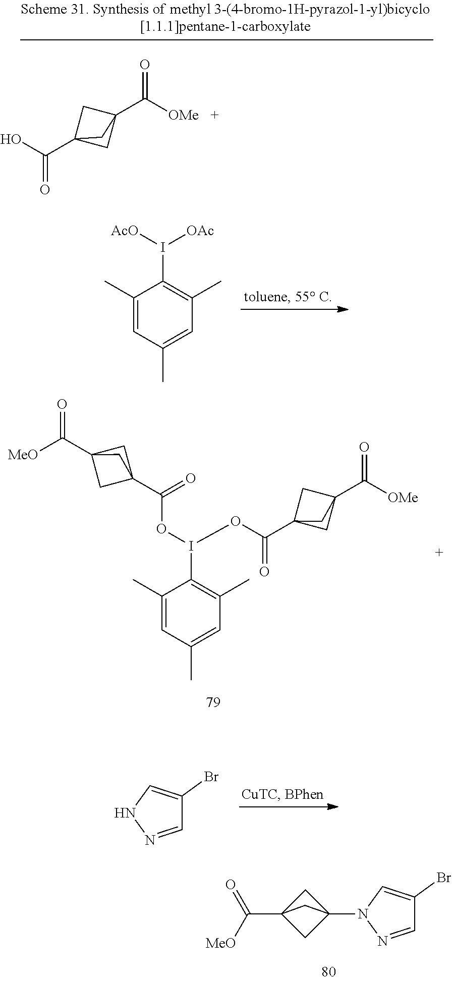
C1=NN(C23CC(C([MeO])=O)(C2)C3)C=C1Br.C1(C)=CC(C)=CC(C)=C1I([OAc])[AcO].C([MeO])(=O)C12CC(C(OI(C3=C(C)C=C(C)C=C3C)OC(=O)C34CC(C([OMe])=O)(C3)C4)=O)(C1)C2.C1=NNC=C1Br.OC(=O)C12CC(C(=O)[OMe])(C1)C2
